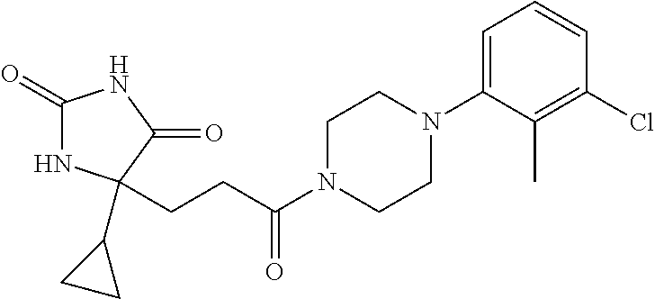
C1(=O)NC(C2CC2)(CCC(N2CCN(C3=CC=CC(Cl)=C3C)CC2)=O)C(=O)N1
